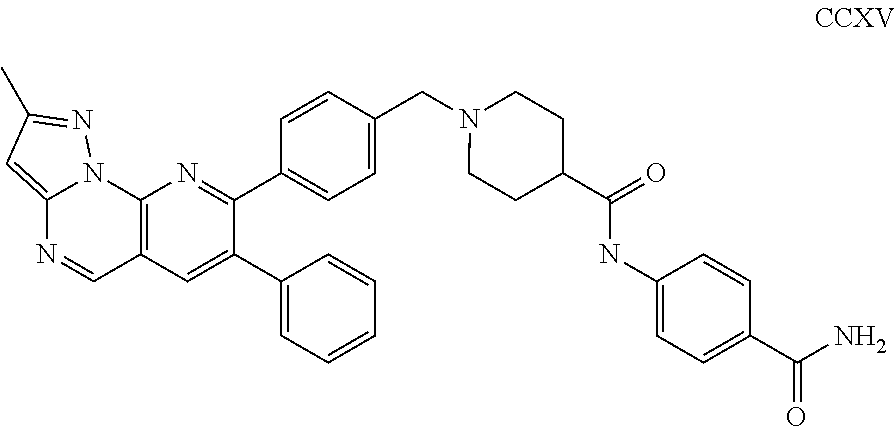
C12=C(C=C(C3=CC=CC=C3)C(C3=CC=C(CN4CCC(C(=O)NC5=CC=C(C(N)=O)C=C5)CC4)C=C3)=N1)C=NC1=CC(C)=NN21
